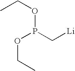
O(P(C[Li])OCC)CC
